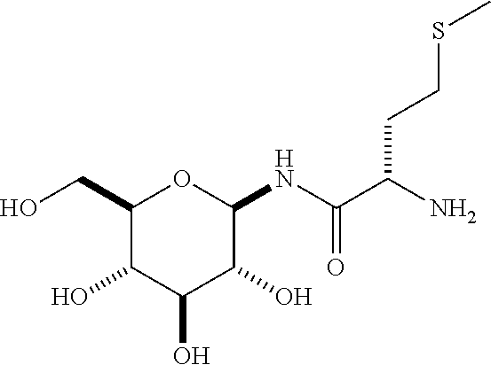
C1(CO)C(O)C(O)C(O)C(NC(C(N)CCSC)=O)O1
